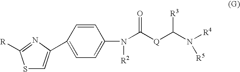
S1C=C(C2=CC=C(N([R2])C([Q]C(N([R4])[R5])[R3])=O)C=C2)N=C1[R]
